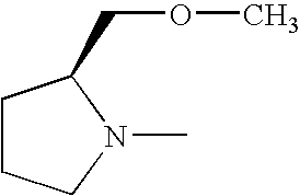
N1(C)C(COC)CCC1
